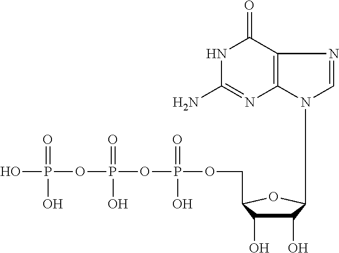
N1C(N)=NC2=C(C1=O)N=CN2CCC1C(O)C(O)C(COP(OP(=O)(OP(O)(=O)O)O)(=O)O)O1
